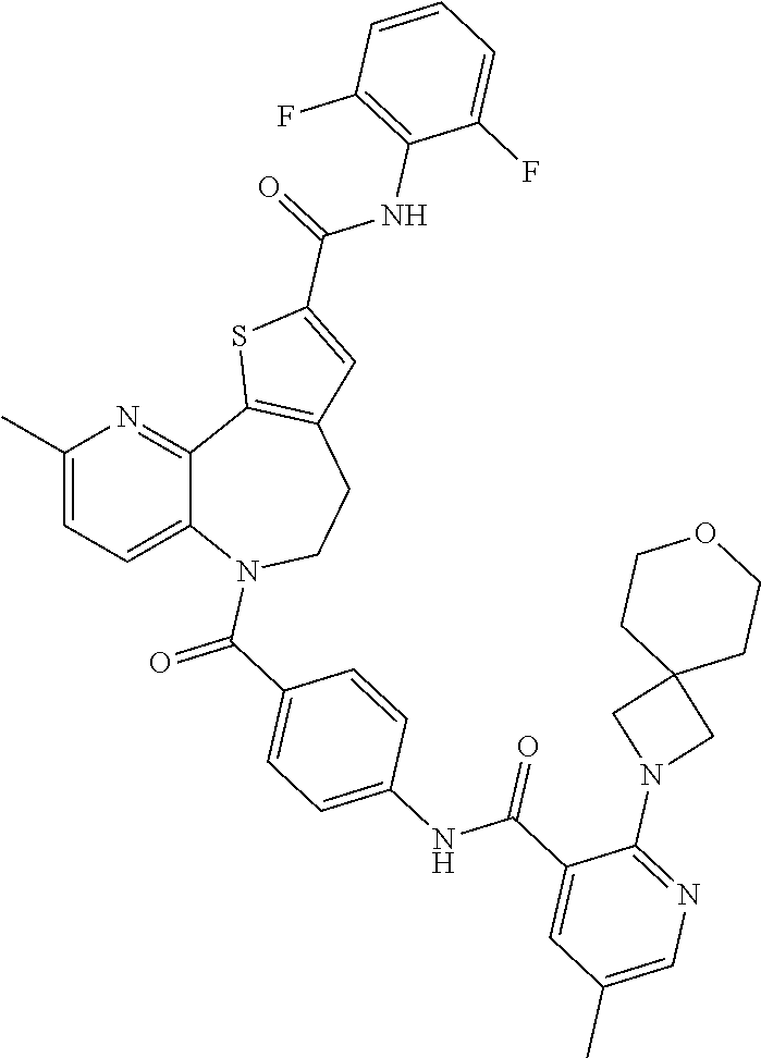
C12=CC=C(C)N=C1C1=C(CCN2C(=O)C2=CC=C(NC(C3=CC(C)=CN=C3N3CC4(C3)CCOCC4)=O)C=C2)C=C(C(=O)NC2=C(F)C=CC=C2F)S1
